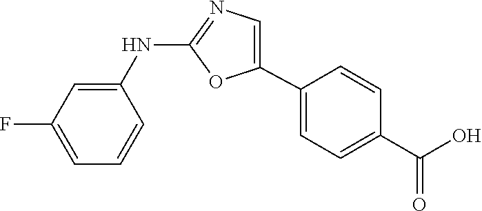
C1(NC2=CC(F)=CC=C2)=NC=C(C2=CC=C(C(O)=O)C=C2)O1
